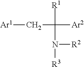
[Ar1]CC([R1])(N([R2])[R3])[Ar2]
